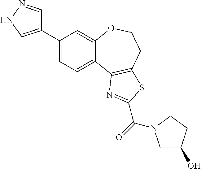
C1(C2=CNN=C2)=CC=C2C(=C1)OCCC1=C2N=C(C(=O)N2CC(O)CC2)S1
